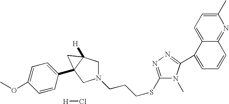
C1(C2=NN=C(SCCCN3CC4([H])C(C5=CC=C(OC)C=C5)(C3)C4)N2C)=CC=CC2=NC(C)=CC=C12.[H]Cl
